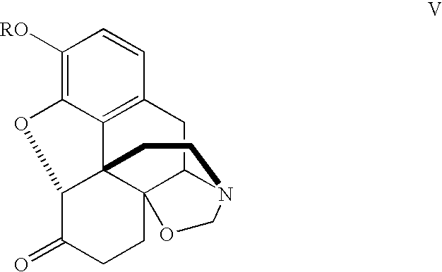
C12=C3C(=C([RO])C=C1)OC1C34C3(C(C2)N(CC4)CO3)CCC1=O
